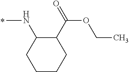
C1(NC)CCCCC1C(=O)OCC
